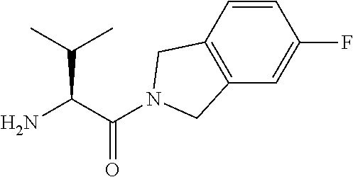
NC(C(N1CC2=C(C1)C=CC(F)=C2)=O)C(C)C
